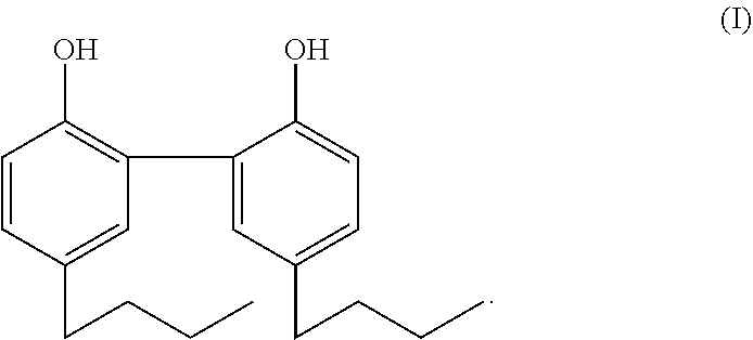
C1=CC(CCCC)=CC(C2=CC(CCCC)=CC=C2O)=C1O
